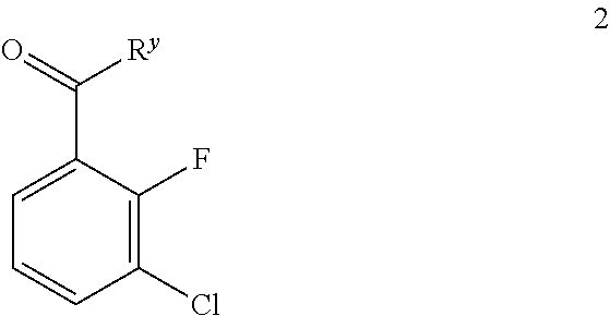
C1=CC(Cl)=C(F)C(C(=O)[Ry])=C1
